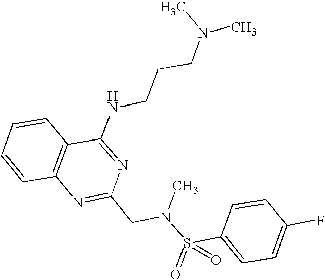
C1=CC2=C(C=C1)C(NCCCN(C)C)=NC(CN(S(C1=CC=C(F)C=C1)(=O)=O)C)=N2
